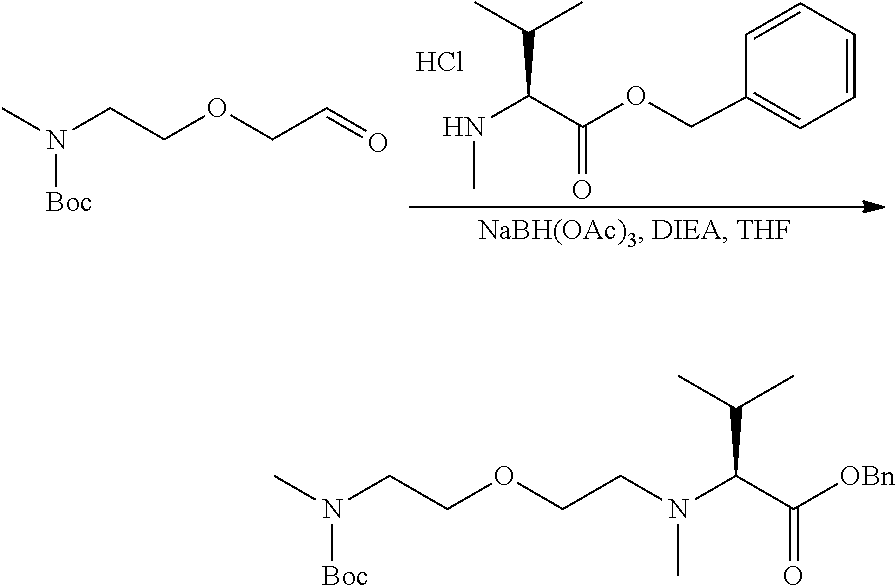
C1=CC=CC=C1COC(C(NC)C(C)C)=O.Cl.CN(CCOCC=O)[Boc].CN(CCOCCN(C)C(C([OBn])=O)C(C)C)[Boc]
